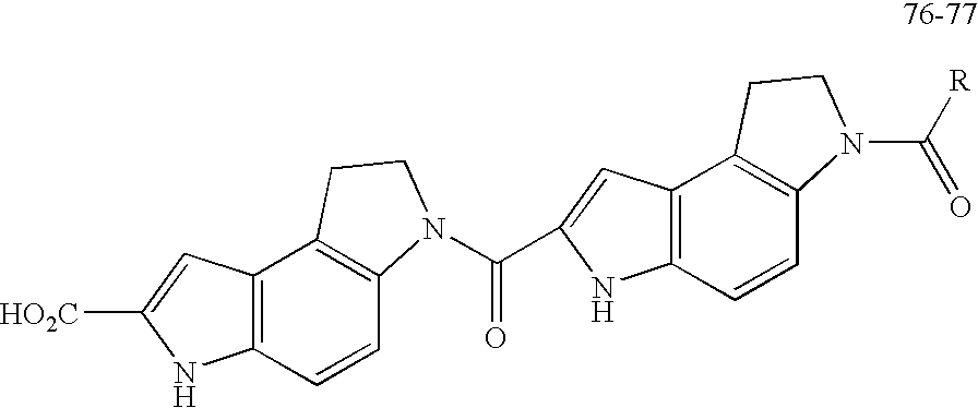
C12=C(C3=C(C=C1)NC([HO2C])=C3)CCN2C(C1=CC2=C(C=CC3=C2CCN3C([R])=O)N1)=O
